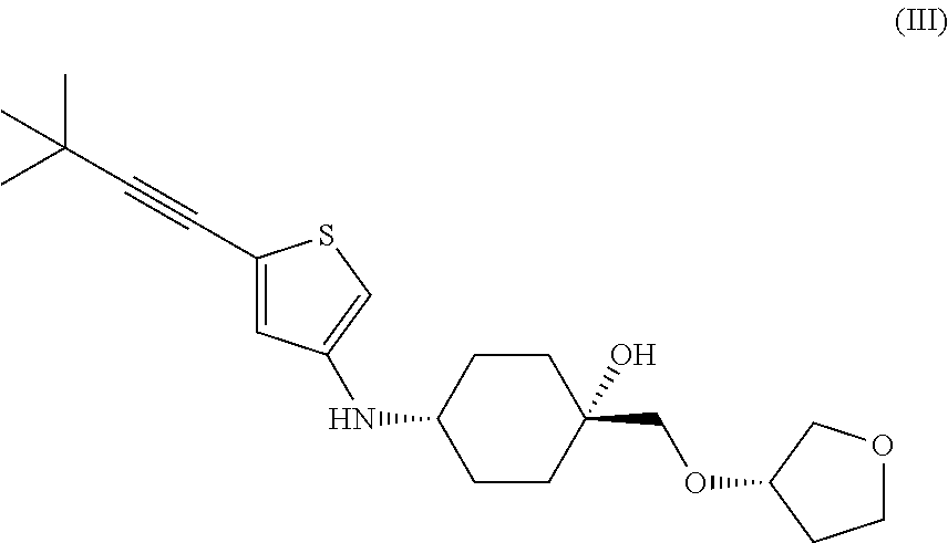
C1(NC2=CSC(C#CC(C)(C)C)=C2)CCC(COC2CCOC2)(O)CC1
